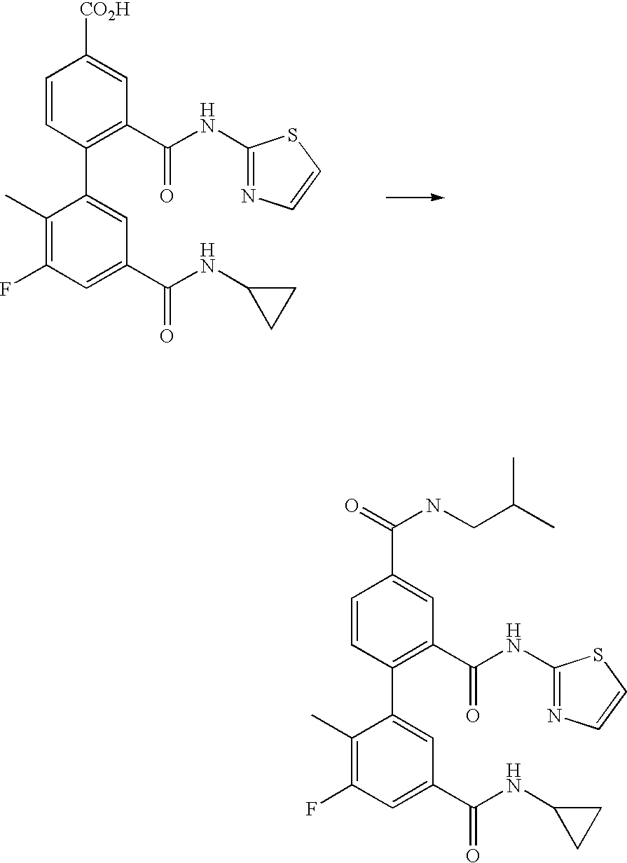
C1(C)=C(F)C=C(C(=O)NC2CC2)C=C1C1=C(C(NC2=NC=CS2)=O)C=C([CO2H])C=C1.C1(C)=C(F)C=C(C(=O)NC2CC2)C=C1C1=C(C(NC2=NC=CS2)=O)C=C(C(=O)NCC(C)C)C=C1
